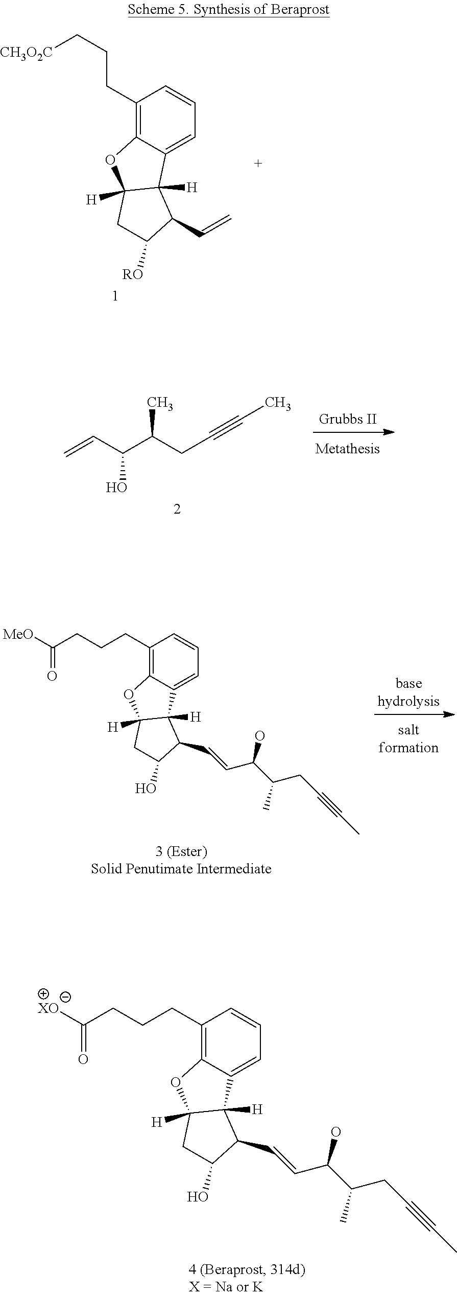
C1=C2C(=C(CCC[CH3O2C])C=C1)OC1([H])C2([H])C(C=C)C([RO])C1.C=CC(C(CC#CC)C)O.C1=C2C(=C(CCCC([MeO])=O)C=C1)OC1([H])C2([H])C(C=CC(C(CC#CC)C)O)C(O)C1.C1=C2C(=C(CCCC([XO])=O)C=C1)OC1([H])C2([H])C(C=CC(C(CC#CC)C)O)C(O)C1
